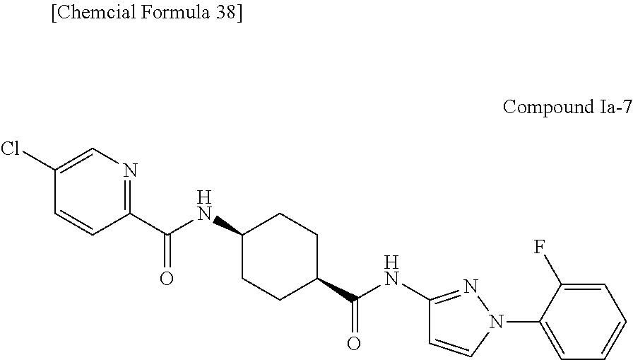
C1(C(NC2CCC(C(NC3=NN(C4=CC=CC=C4F)C=C3)=O)CC2)=O)=NC=C(Cl)C=C1
